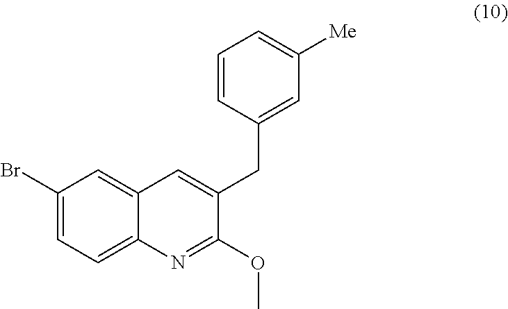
C12=CC(Br)=CC=C1N=C(OC)C(CC1=CC([Me])=CC=C1)=C2
